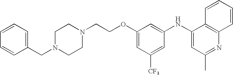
C(COC1=CC([CF3])=CC(NC2=CC(C)=NC3=C2C=CC=C3)=C1)N1CCN(CC2=CC=CC=C2)CC1
